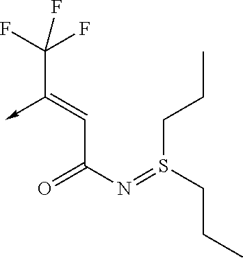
C(C(N=S(CCC)CCC)=O)=C(->C)C(F)(F)F
